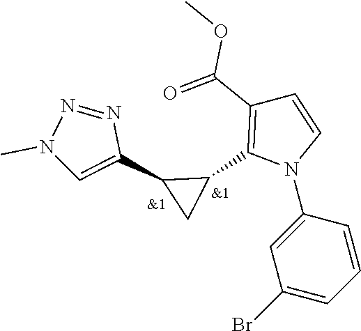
C1=CC=C(Br)C=C1N1C=CC(C(=O)OC)=C1C1C(C2=CN(C)N=N2)C1
